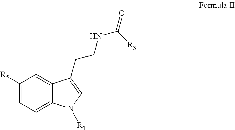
C1([R5])=CC=C2C(=C1)C(CCNC(=O)[R3])=CN2[R1]
